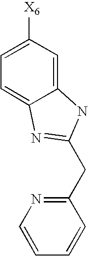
C12=CC([X6])=CC=C1N=C(CC1=NC=CC=C1)N2
